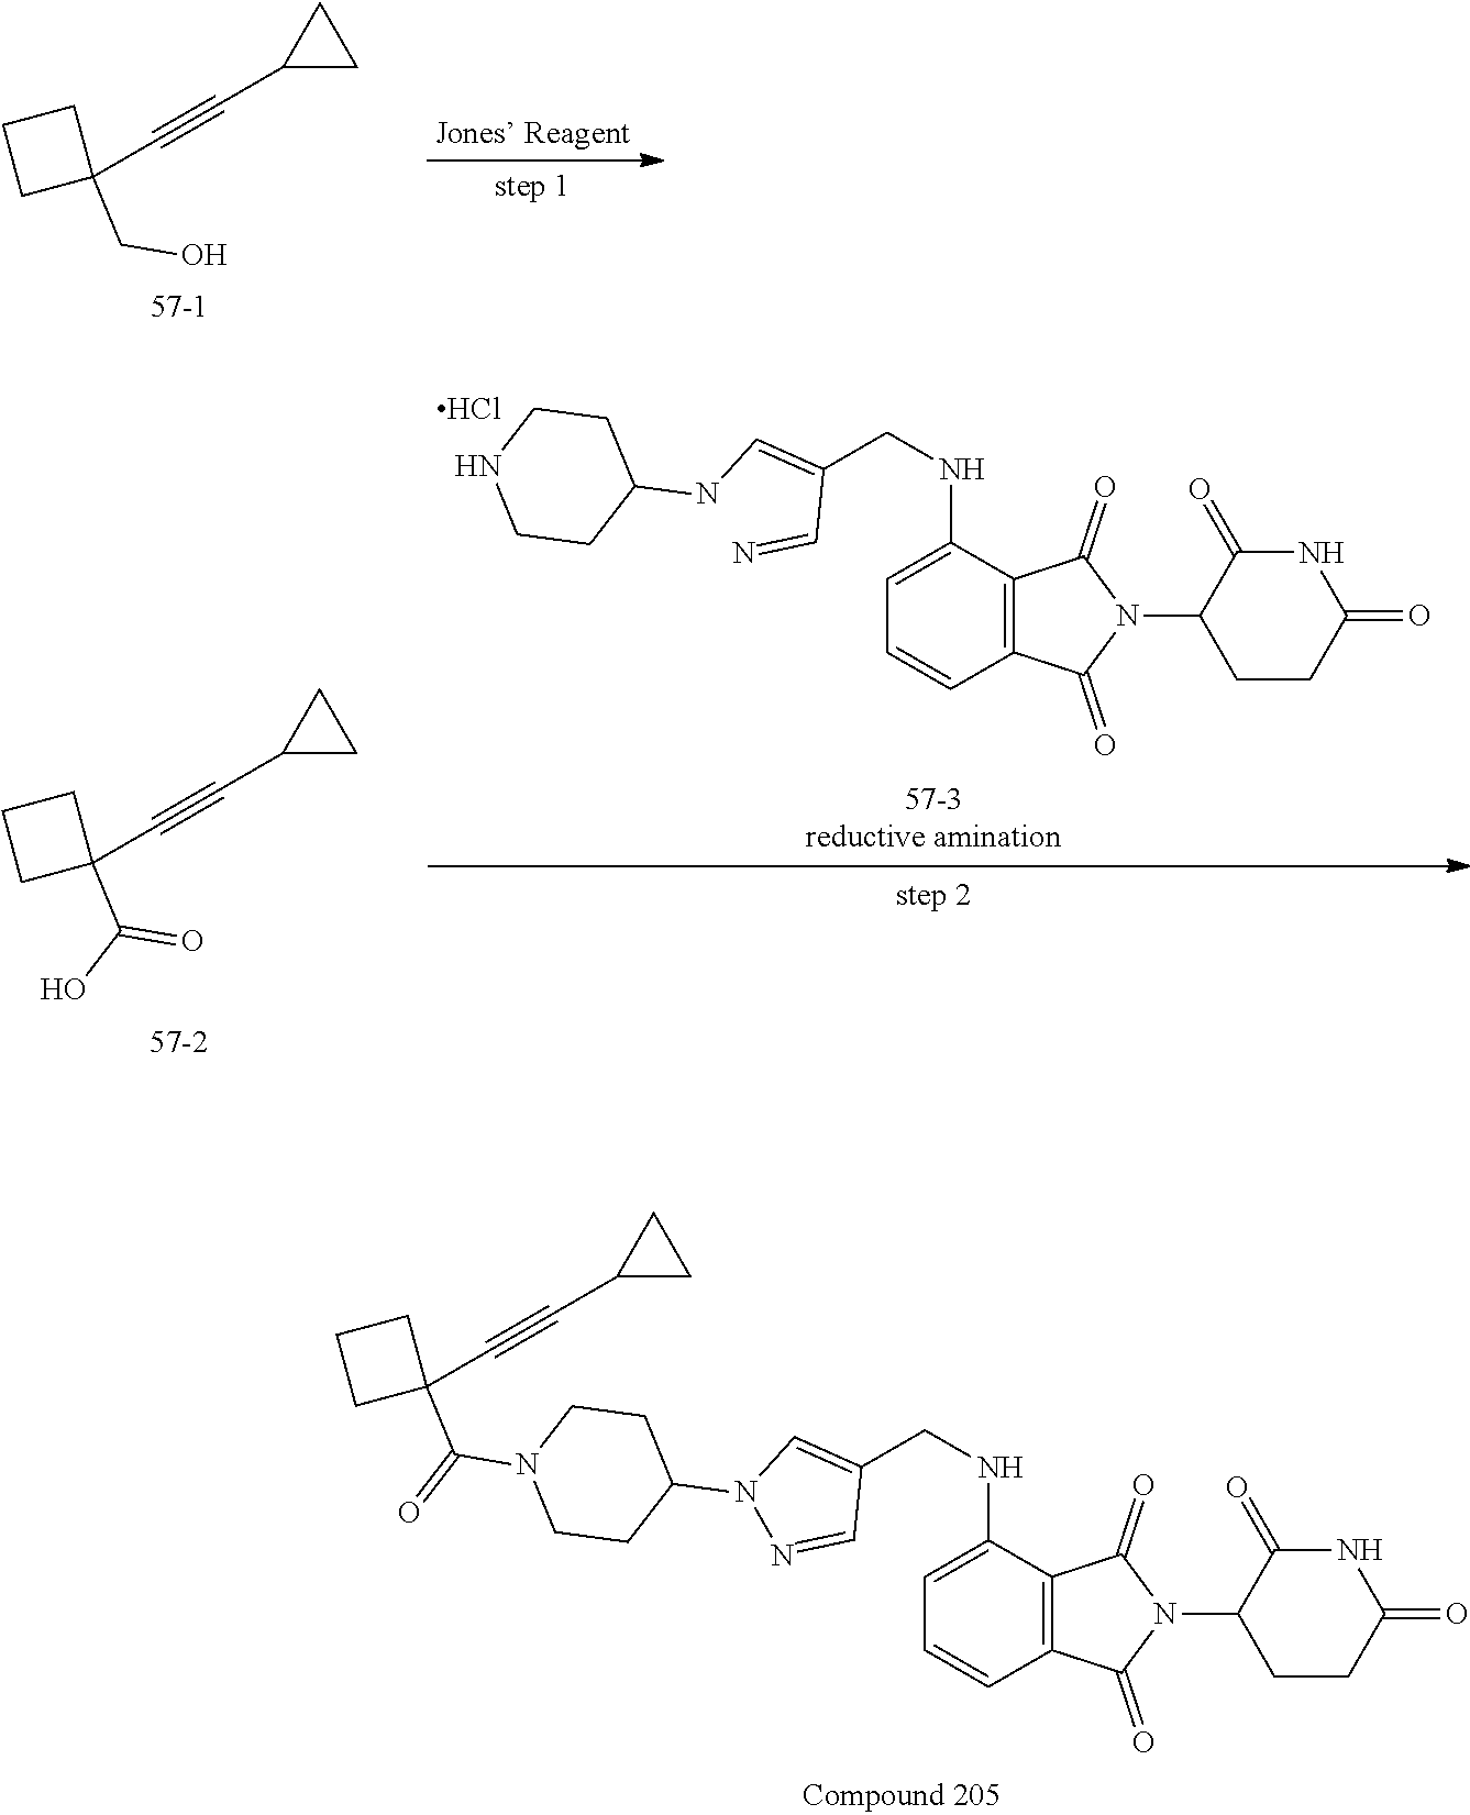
C1(C#CC2(CO)CCC2)CC1.C1CC(=O)NC(=O)C1N1C(=O)C2=C(C1=O)C=CC=C2NCC(=CNC1CCNCC1)C=N.Cl.C1(C#CC2(C(=O)O)CCC2)CC1.C1CC(=O)NC(=O)C1N1C(=O)C2=C(C1=O)C=CC=C2NCC1=CN(C2CCN(C(C3(C#CC4CC4)CCC3)=O)CC2)N=C1
